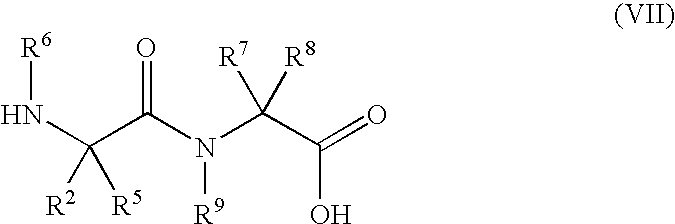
N(C(C(N(C(C(=O)O)([R7])[R8])[R9])=O)([R2])[R5])[R6]
